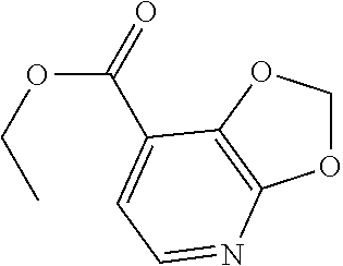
O1COC2=C1N=CC=C2C(=O)OCC
